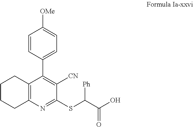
C12=C(N=C(SC(C(O)=O)[Ph])C([CN])=C1C1=CC=C([OMe])C=C1)CCCC2
